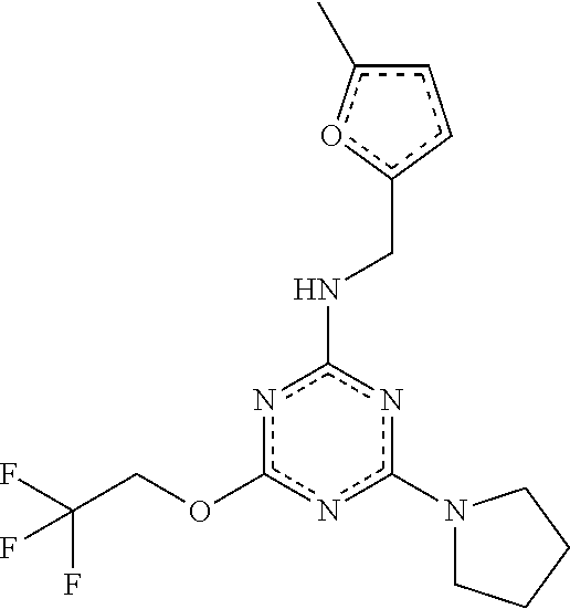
c1(N2CCCC2)nc(NCc2ccc(C)o2)nc(OCC(F)(F)F)n1
